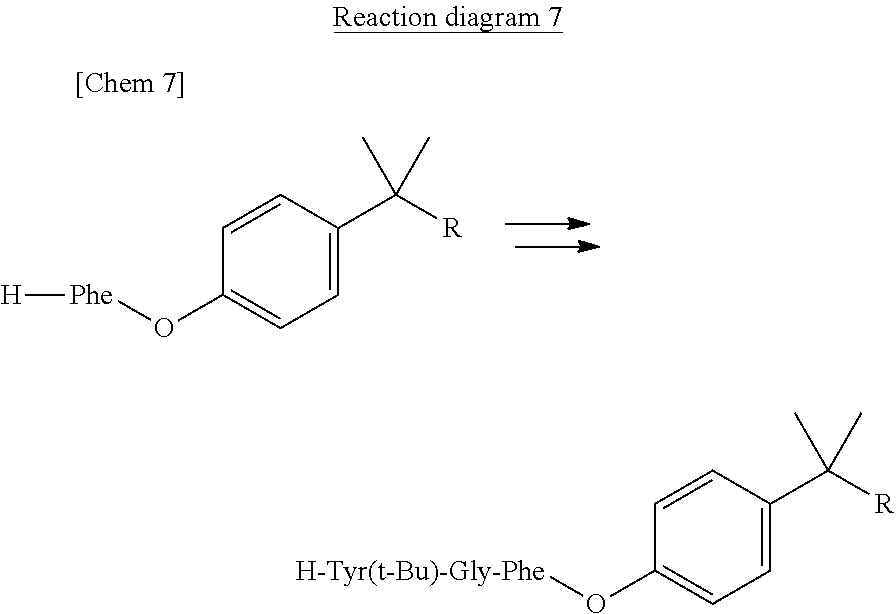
C1(O[Phe][H])=CC=C(C([R])(C)C)C=C1.C1(O[H-Tyr(t-Bu)-Gly-Phe])=CC=C(C([R])(C)C)C=C1
